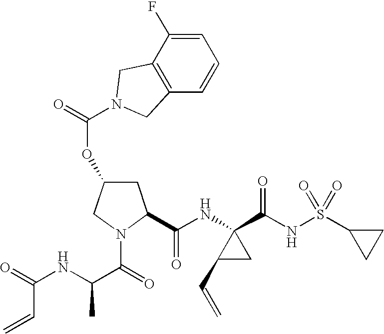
O(C1CC(C(NC2(C(NS(C3CC3)(=O)=O)=O)C(C=C)C2)=O)N(C(=O)C(NC(=O)C=C)C)C1)C(=O)N1CC2=C(C=CC=C2F)C1
